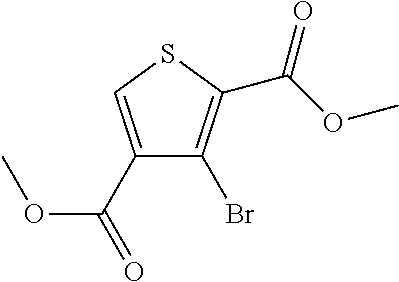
C1(C(OC)=O)=CSC(C(OC)=O)=C1Br
